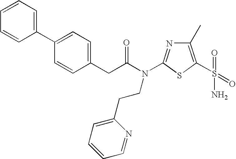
C1(C)=C(S(=O)(=O)N)SC(N(C(CC2=CC=C(C3=CC=CC=C3)C=C2)=O)CCC2=CC=CC=N2)=N1
